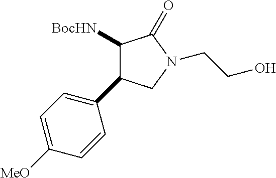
C1(C2=CC=C([MeO])C=C2)C([BocHN])C(=O)N(CCO)C1
